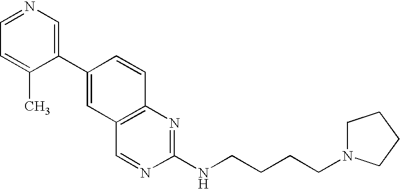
C1=NC=C(C2=CC3=C(C=C2)N=C(NCCCCN2CCCC2)N=C3)C(C)=C1
